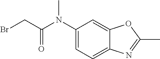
N(C)(C1=CC=C2C(=C1)OC(C)=N2)C(CBr)=O
